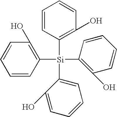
C1=CC([Si](C2=CC=CC=C2O)(C2=C(O)C=CC=C2)C2=C(O)C=CC=C2)=C(O)C=C1
